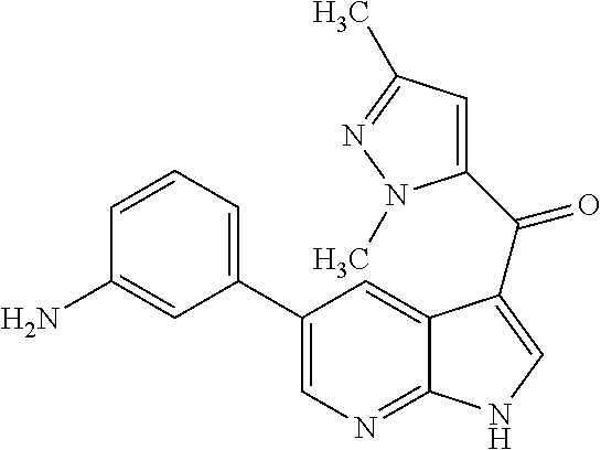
C12=NC=C(C3=CC=CC(N)=C3)C=C1C(C(C1=CC(C)=NN1C)=O)=CN2
